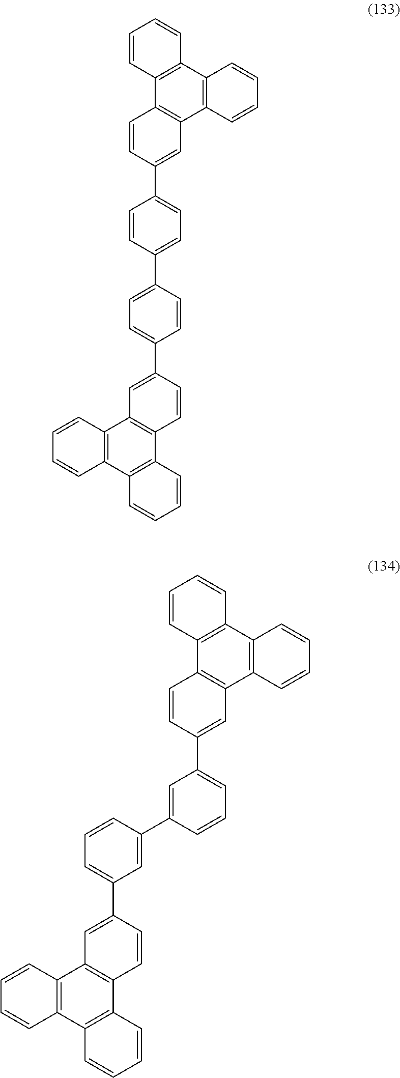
C12=C(C3=C(C4=C1C=CC=C4)C=CC=C3)C=CC(C1=CC=C(C3=CC=C(C4=CC5=C(C=C4)C4=C(C6=C5C=CC=C6)C=CC=C4)C=C3)C=C1)=C2.C1=CC=C(C2=CC3=C(C=C2)C2=C(C4=C3C=CC=C4)C=CC=C2)C=C1C1=CC(C2=CC3=C(C4=C(C5=C3C=CC=C5)C=CC=C4)C=C2)=CC=C1
